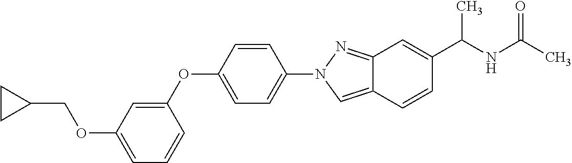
C1=C(OCC2CC2)C=C(OC2=CC=C(N3C=C4C(=N3)C=C(C(NC(C)=O)C)C=C4)C=C2)C=C1
